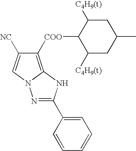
C1([COO]C2C([C4H9(t)])CC(C)CC2[C4H9(t)])=C2N(C=C1[NC])N=C(C1=CC=CC=C1)N2
